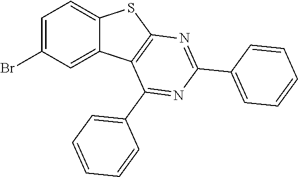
C1(Br)=CC=C2C(=C1)C1=C(S2)N=C(C2=CC=CC=C2)N=C1C1=CC=CC=C1
